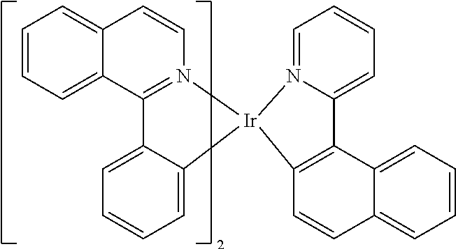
C1=CC2=CC=CC=C2C2=N1[Ir]1(C3=CC=CC=C23)N2=CC=CC=C2C2=C1C=CC1=CC=CC=C21
